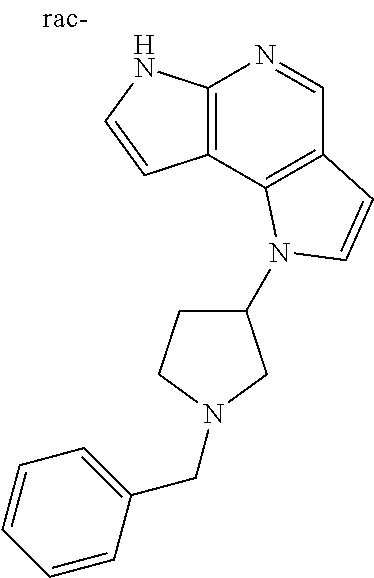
C12=C(C3=C(C=N1)C=CN3C1CCN(CC3=CC=CC=C3)C1)C=CN2
